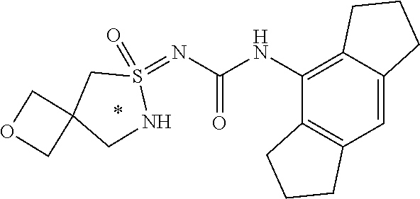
C12=C(C=C3C(=C1NC(=O)N=S1(=O)CC4(CN1)COC4)CCC3)CCC2
